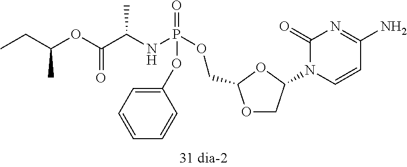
O1CC(N2C=CC(N)=NC2=O)OC1COP(NC(C(OC(CC)C)=O)C)(=O)OC1=CC=CC=C1
